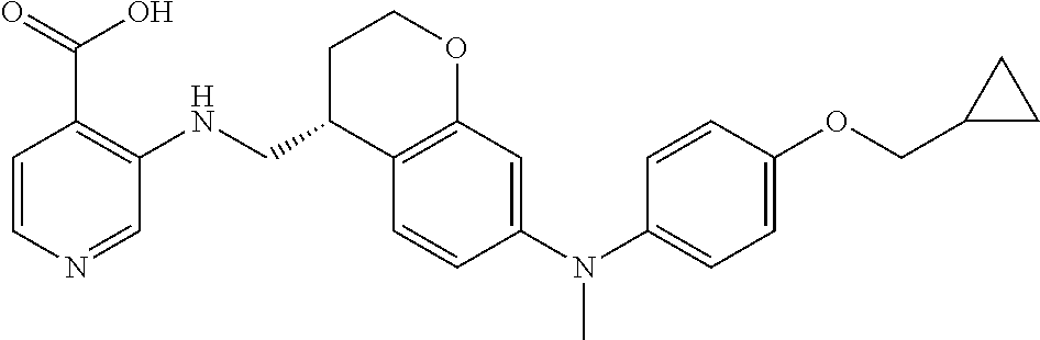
C1=CN=CC(NCC2C3=C(OCC2)C=C(N(C2=CC=C(OCC4CC4)C=C2)C)C=C3)=C1C(=O)O
